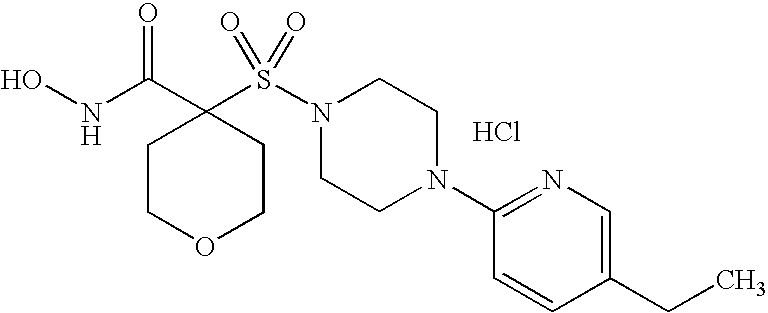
ONC(C1(S(N2CCN(C3=NC=C(CC)C=C3)CC2)(=O)=O)CCOCC1)=O.Cl
